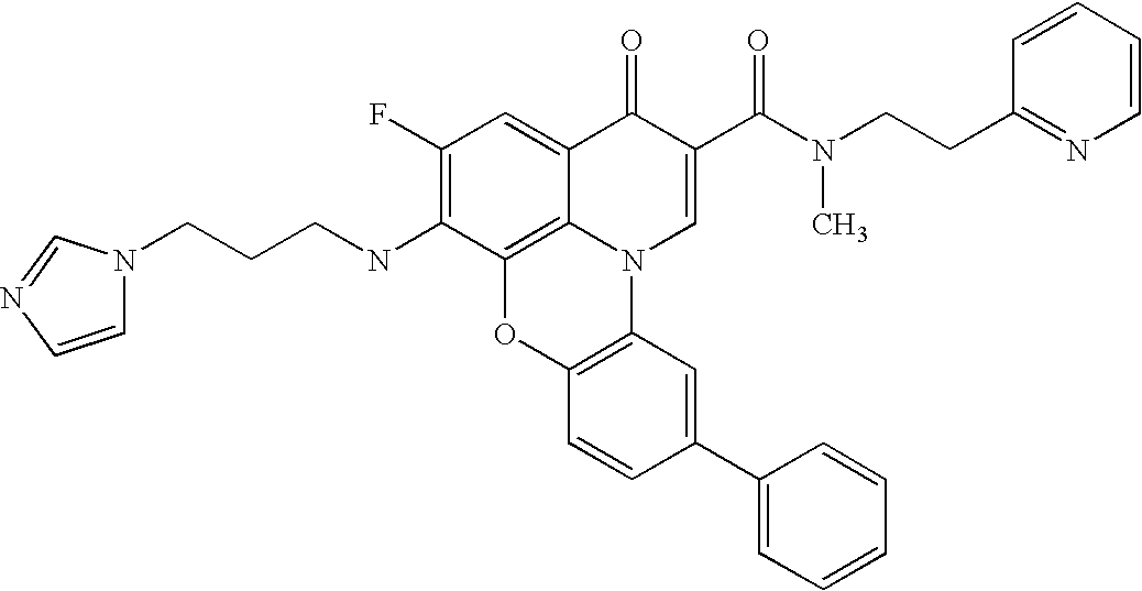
C1(F)=C(NCCCN2C=CN=C2)C2=C3C(=C1)C(=O)C(C(N(C)CCC1=NC=CC=C1)=O)=CN3C1=C(O2)C=CC(C2=CC=CC=C2)=C1
